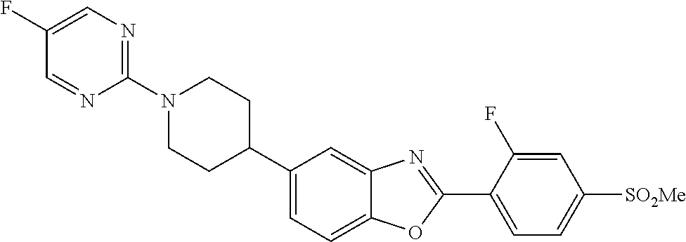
N1(C2=NC=C(F)C=N2)CCC(C2=CC=C3C(=C2)N=C(C2=CC=C([SO2Me])C=C2F)O3)CC1
